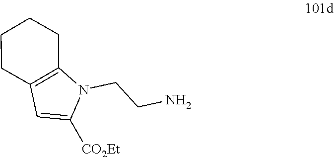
C1([CO2Et])=CC2=C(N1CCN)CCCC2
